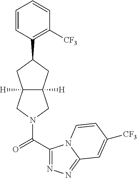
C1=CC(C2CC3([H])C([H])(CN(C(C4=NN=C5N4C=CC([CF3])=C5)=O)C3)C2)=C([CF3])C=C1
